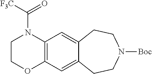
C12=C(C=C3C(=C1)CCN([Boc])CC3)N(C([F3C])=O)CCO2
